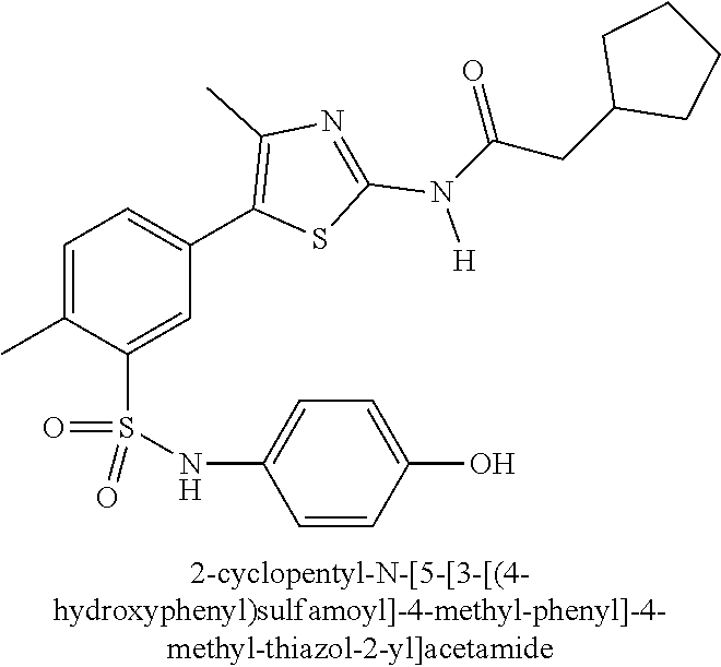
C1=C(C)C(S(NC2=CC=C(O)C=C2)(=O)=O)=CC(C2=C(C)N=C(N([H])C(CC3CCCC3)=O)S2)=C1
